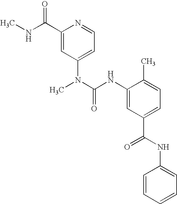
C1(C(NC)=O)=CC(N(C)C(NC2=CC(C(=O)NC3=CC=CC=C3)=CC=C2C)=O)=CC=N1
